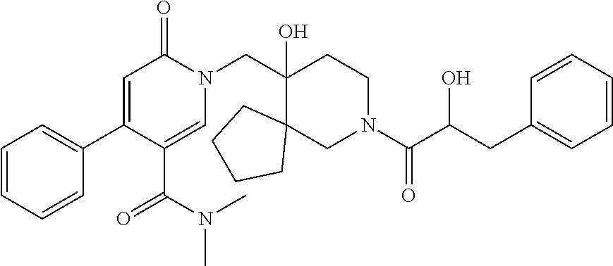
N1(CC2(O)C3(CN(C(=O)C(CC4=CC=CC=C4)O)CC2)CCCC3)C(=O)C=C(C2=CC=CC=C2)C(C(=O)N(C)C)=C1
